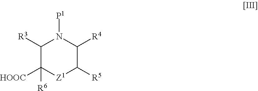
C1([R3])C([HOOC])([R6])[Z1]C([R5])C([R4])N1[P1]
